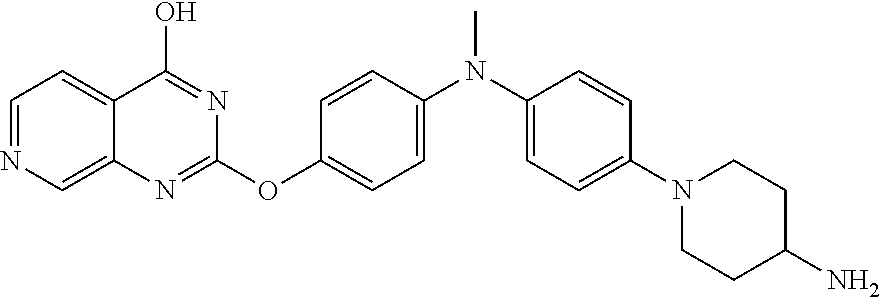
C1=NC=C2C(=C1)C(O)=NC(OC1=CC=C(N(C3=CC=C(N4CCC(N)CC4)C=C3)C)C=C1)=N2
